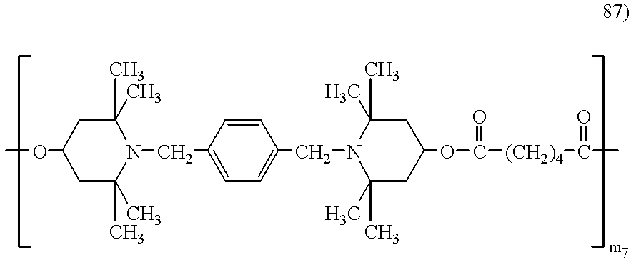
C1(OC)CC(C)(C)N(CC2=CC=C(CN3C(C)(C)CC(OC(=O)[(CH2)4]C(=O)C)CC3(C)C)C=C2)C(C)(C)C1
